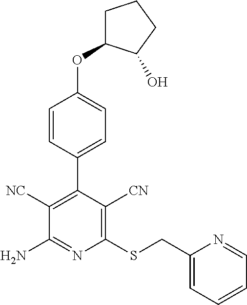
C1(SCC2=CC=CC=N2)=C([CN])C(C2=CC=C(OC3CCCC3O)C=C2)=C([NC])C(N)=N1
